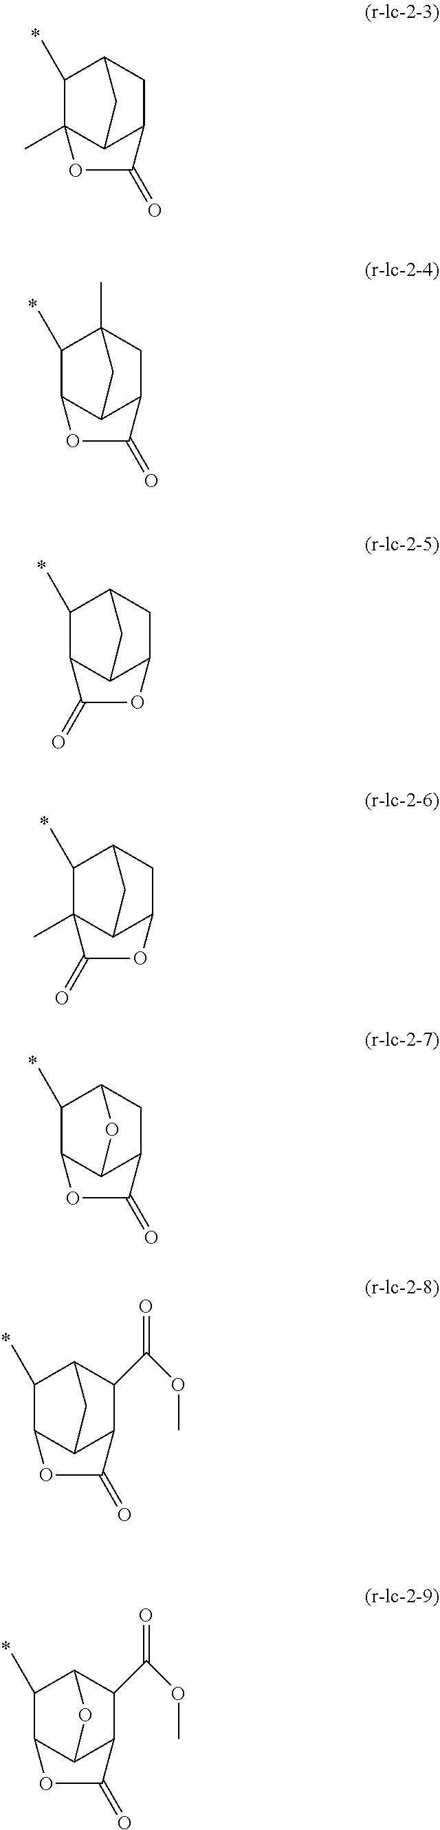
C1(C)C2(C)C3C(CC1C3)C(=O)O2.C1(C)C2C3C(CC1(C)C3)C(=O)O2.C1(C)C2C3C(CC1C3)OC2=O.C1(C)C2(C)C3C(CC1C3)OC2=O.C1(C)C2C3C(CC1O3)C(=O)O2.C1(C)C2C3C(C(C(OC)=O)C1C3)C(=O)O2.C1(C)C2C3C(C(C(OC)=O)C1O3)C(=O)O2
